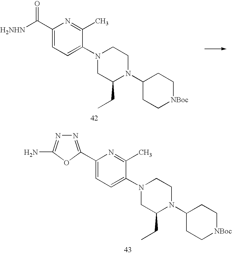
C1(C([H2NHN])=O)=CC=C(N2CC(CC)N(C3CC[NBoc]CC3)CC2)C(C)=N1.C1(C2=NN=C(N)O2)=CC=C(N2CC(CC)N(C3CC[NBoc]CC3)CC2)C(C)=N1
